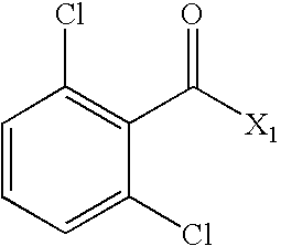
C1=CC=C(Cl)C(C([X1])=O)=C1Cl
